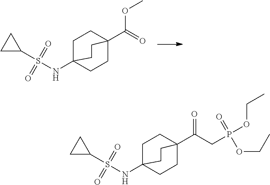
C1C2(NS(C3CC3)(=O)=O)CCC(C(=O)OC)(C1)CC2.C1C2(NS(C3CC3)(=O)=O)CCC(C(=O)CP(OCC)(=O)OCC)(C1)CC2
